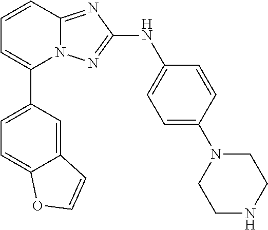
N12C(=NC(NC3=CC=C(N4CCNCC4)C=C3)=N1)C=CC=C2C1=CC=C2C(=C1)C=CO2
